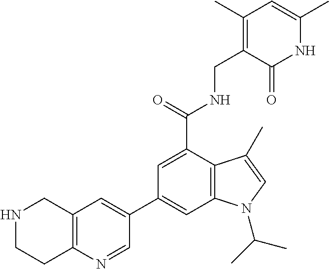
N1C(C)=CC(C)=C(CNC(C2=CC(C3=CC4=C(N=C3)CCNC4)=CC3=C2C(C)=CN3C(C)C)=O)C1=O
